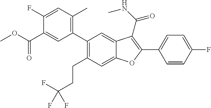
C1(C2=C(C)C=C(F)C(C(OC)=O)=C2)=C(CCC(F)(F)F)C=C2C(=C1)C(C(=O)NC)=C(C1=CC=C(F)C=C1)O2
